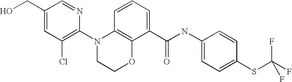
C1(N2CCOC3=C2C=CC=C3C(NC2=CC=C(SC(F)(F)F)C=C2)=O)=C(Cl)C=C(CO)C=N1
